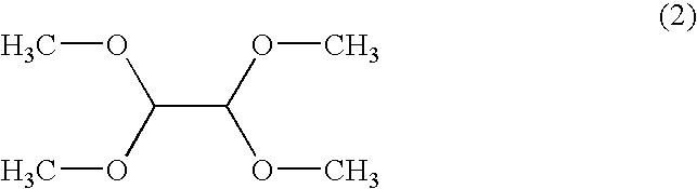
C(C(OC)OC)(OC)OC
